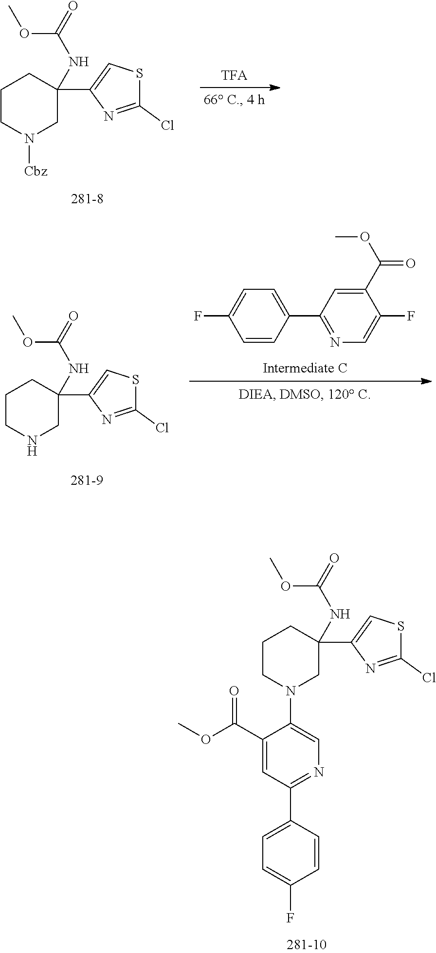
N1([Cbz])CC(NC(OC)=O)(C2=CSC(Cl)=N2)CCC1.C1=CC(C2=NC=C(F)C(C(OC)=O)=C2)=CC=C1F.O(C)C(NC1(C2=CSC(Cl)=N2)CNCCC1)=O.O(C)C(C1=CC(C2=CC=C(F)C=C2)=NC=C1N1CC(C2=CSC(Cl)=N2)(NC(OC)=O)CCC1)=O
